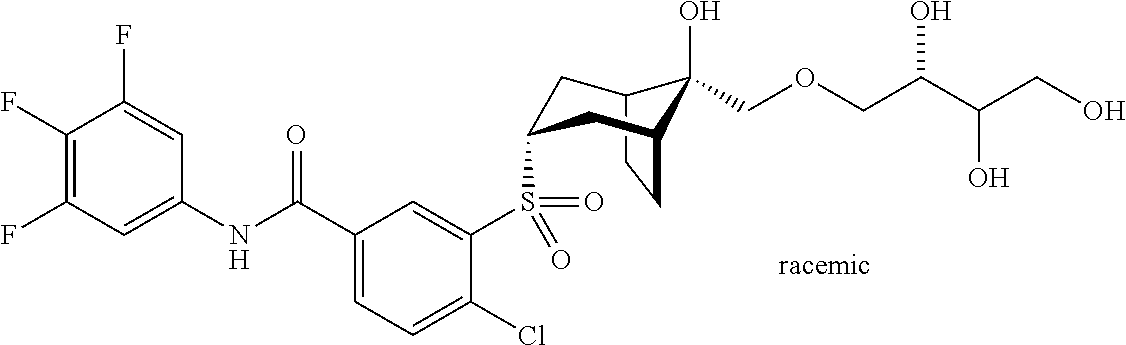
C1(F)=C(F)C=C(NC(C2=CC=C(Cl)C(S(=O)(=O)C3CC4C(O)(COCC(C(CO)O)O)C(CC4)C3)=C2)=O)C=C1F
